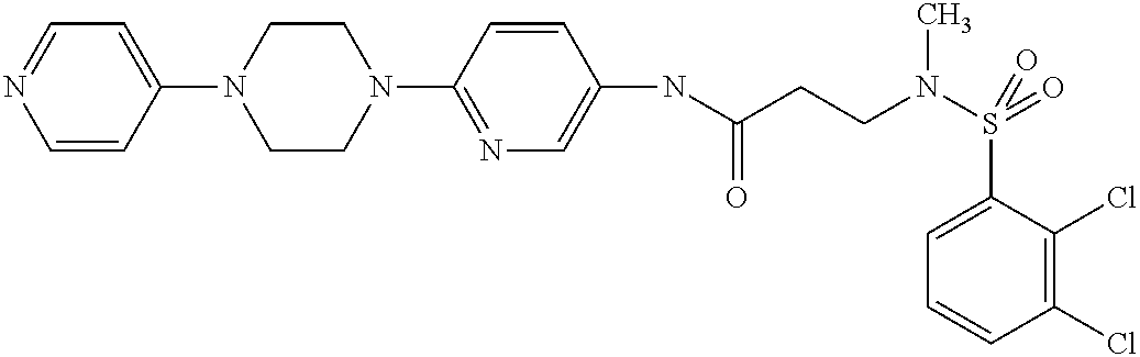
C1=CC(N2CCN(C3=NC=C(NC(CCN(S(=O)(C4=CC=CC(Cl)=C4Cl)=O)C)=O)C=C3)CC2)=CC=N1
